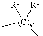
C[(C)n1]([R2])([R1])C
